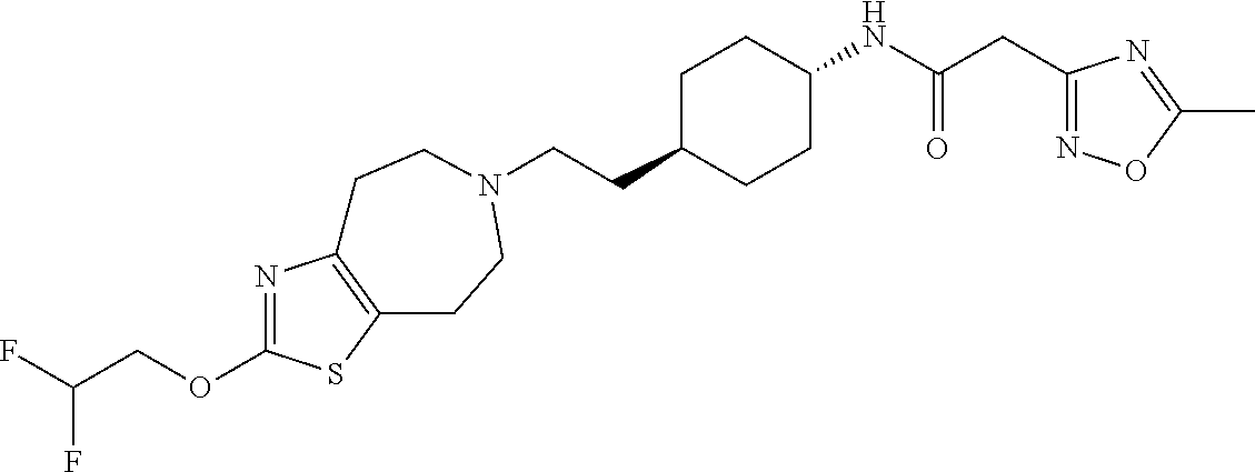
O(C1=NC2=C(S1)CCN(CCC1CCC(NC(CC3=NOC(C)=N3)=O)CC1)CC2)CC(F)F
